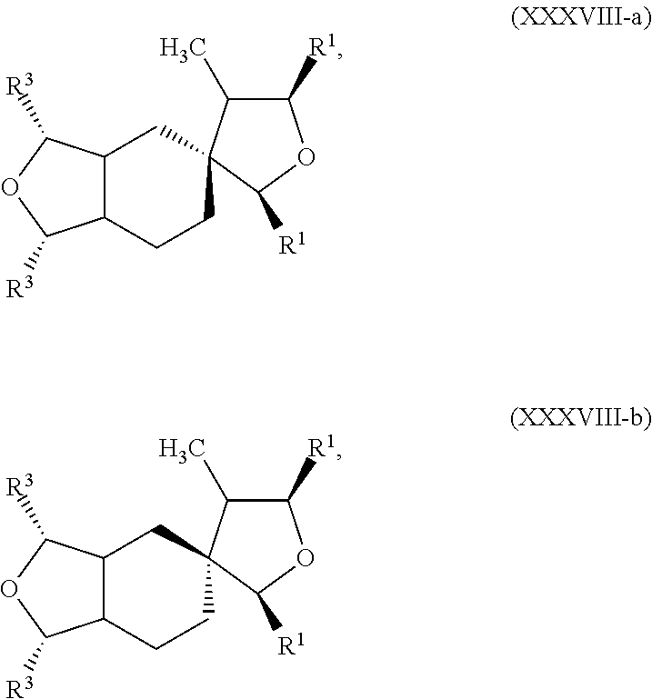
C12C(CCC3(C1)C(C)C([R1])OC3[R1])C([R3])OC2[R3].C12C(CCC3(C1)C(C)C([R1])OC3[R1])C([R3])OC2[R3]
